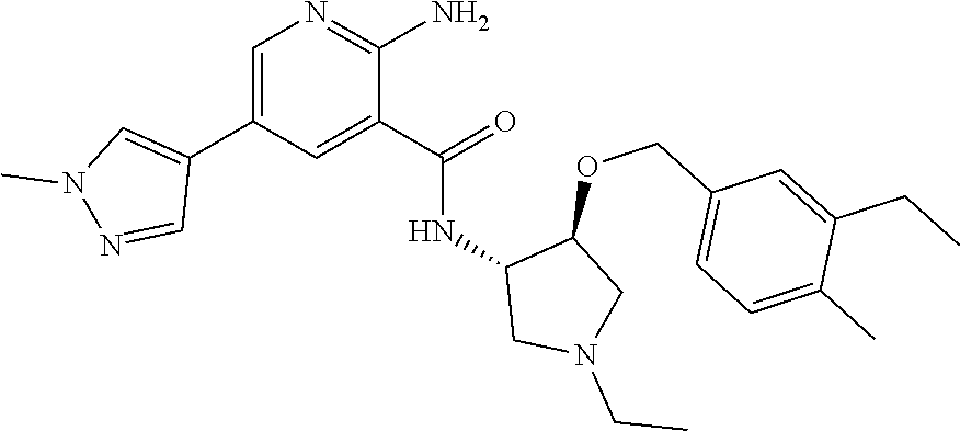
C1=C(C2=CN(C)N=C2)C=C(C(=O)NC2CN(CC)CC2OCC2=CC=C(C)C(CC)=C2)C(N)=N1
